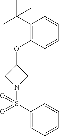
C1N(S(C2=CC=CC=C2)(=O)=O)CC1OC1=C(C(C)(C)C)C=CC=C1
